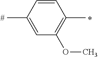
C1=CC(C)=CC(OC)=C1C
